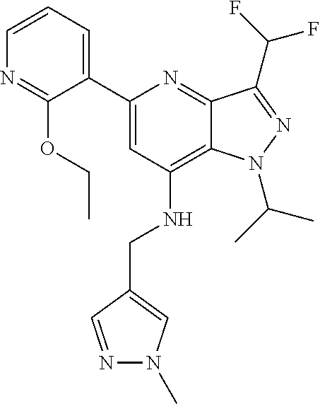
C12=C(NCC3=CN(C)N=C3)C=C(C3=CC=CN=C3OCC)N=C1C(C(F)F)=NN2C(C)C
